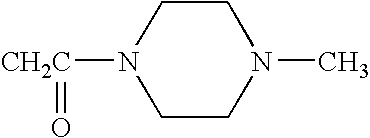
N1([CH2C]=O)CCN(C)CC1
